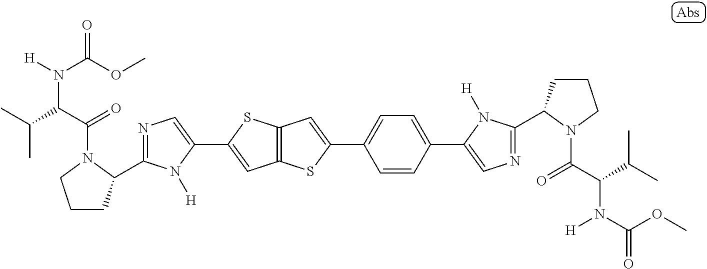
N1=C(C2CCCN2C(C(C(C)C)N(C(OC)=O)[H])=O)N([H])C(C2=CC3=C(S2)C=C(C2=CC=C(C4=CN=C(C5CCCN5C(C(C(C)C)N(C(=O)OC)[H])=O)N4[H])C=C2)S3)=C1
